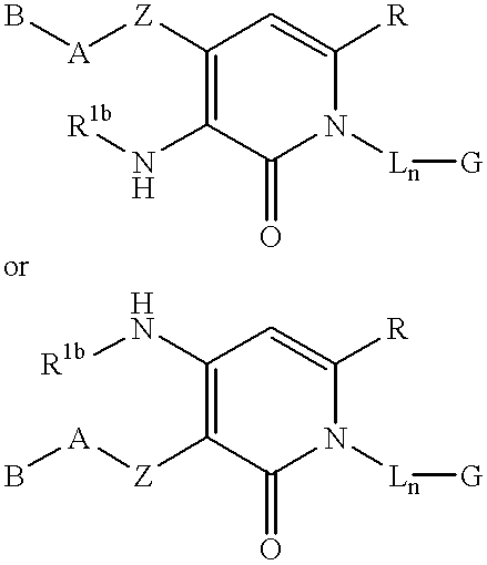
C1(=O)N([Ln][G])C([R])=CC([Z][A]B)=C1N[R1b].C1(=O)N([Ln][G])C([R])=CC(N[R1b])=C1[Z][A]B
